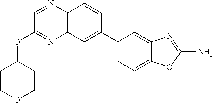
C12=C(C=C(C3=CC=C4C(=C3)N=C(N)O4)C=C1)N=C(OC1CCOCC1)C=N2
